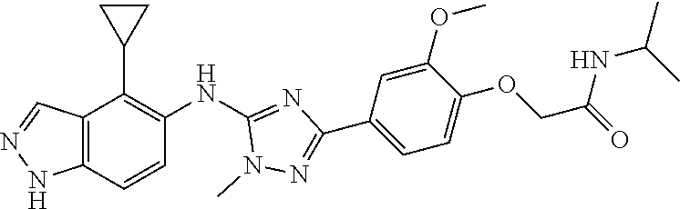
C12=C(C=CC(NC3=NC(C4=CC=C(OCC(=O)NC(C)C)C(OC)=C4)=NN3C)=C1C1CC1)NN=C2
